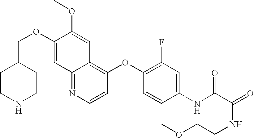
C(OC1=CC2=NC=CC(OC3=C(F)C=C(NC(C(NCCOC)=O)=O)C=C3)=C2C=C1OC)C1CCNCC1
